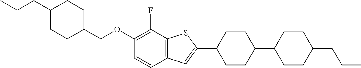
C1(COC2=C(F)C3=C(C=C2)C=C(C2CCC(C4CCC(CCC)CC4)CC2)S3)CCC(CCC)CC1
